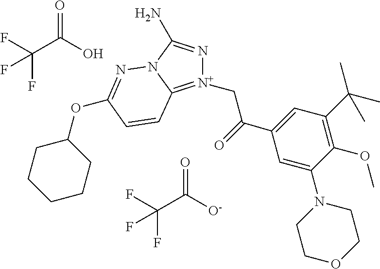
FC(C([O-])=O)(F)F.C(C1=CC(C(C)(C)C)=C(OC)C(N2CCOCC2)=C1)(=O)C[N+]1=C2N(C(N)=N1)N=C(OC1CCCCC1)C=C2.FC(C(O)=O)(F)F
